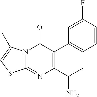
C1=CC(F)=CC(C2=C(C(C)N)N=C3N(C2=O)C(C)=CS3)=C1
